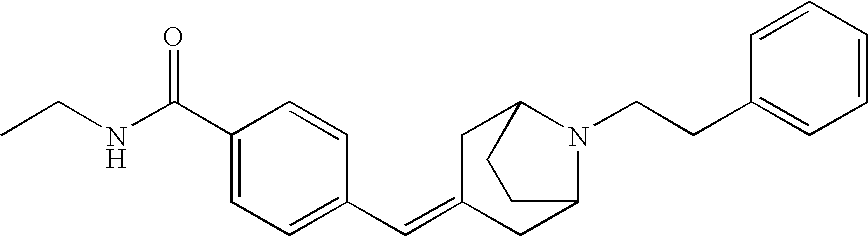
CCNC(C1=CC=C(C=C2CC3N(CCC4=CC=CC=C4)C(C2)CC3)C=C1)=O
